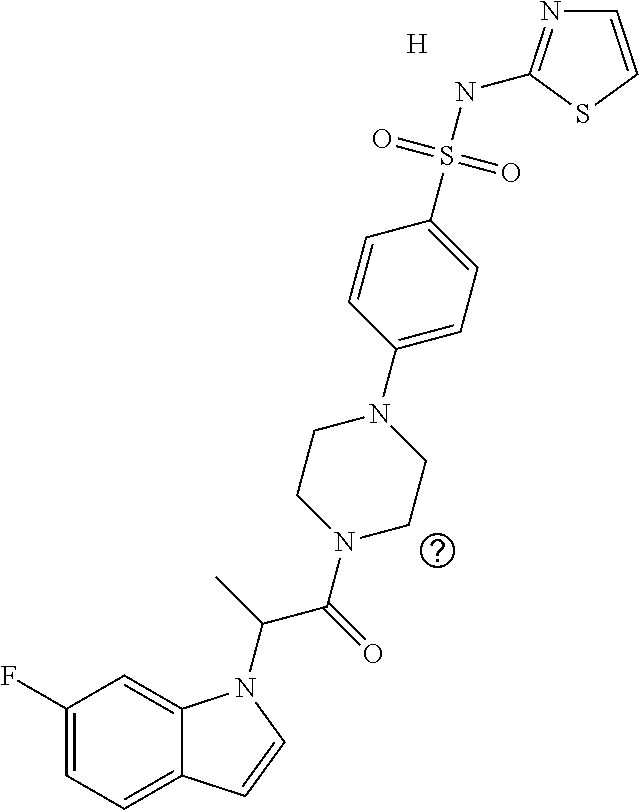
[H].C1(F)=CC=C2C(=C1)N(C(C(N1CCN(C3=CC=C(S(NC4=NC=CS4)(=O)=O)C=C3)CC1)=O)C)C=C2
